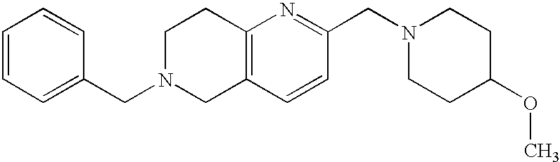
C1=CC=C(CN2CC3=C(CC2)N=C(CN2CCC(OC)CC2)C=C3)C=C1
